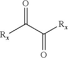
[Rx]C(C([Rx])=O)=O
